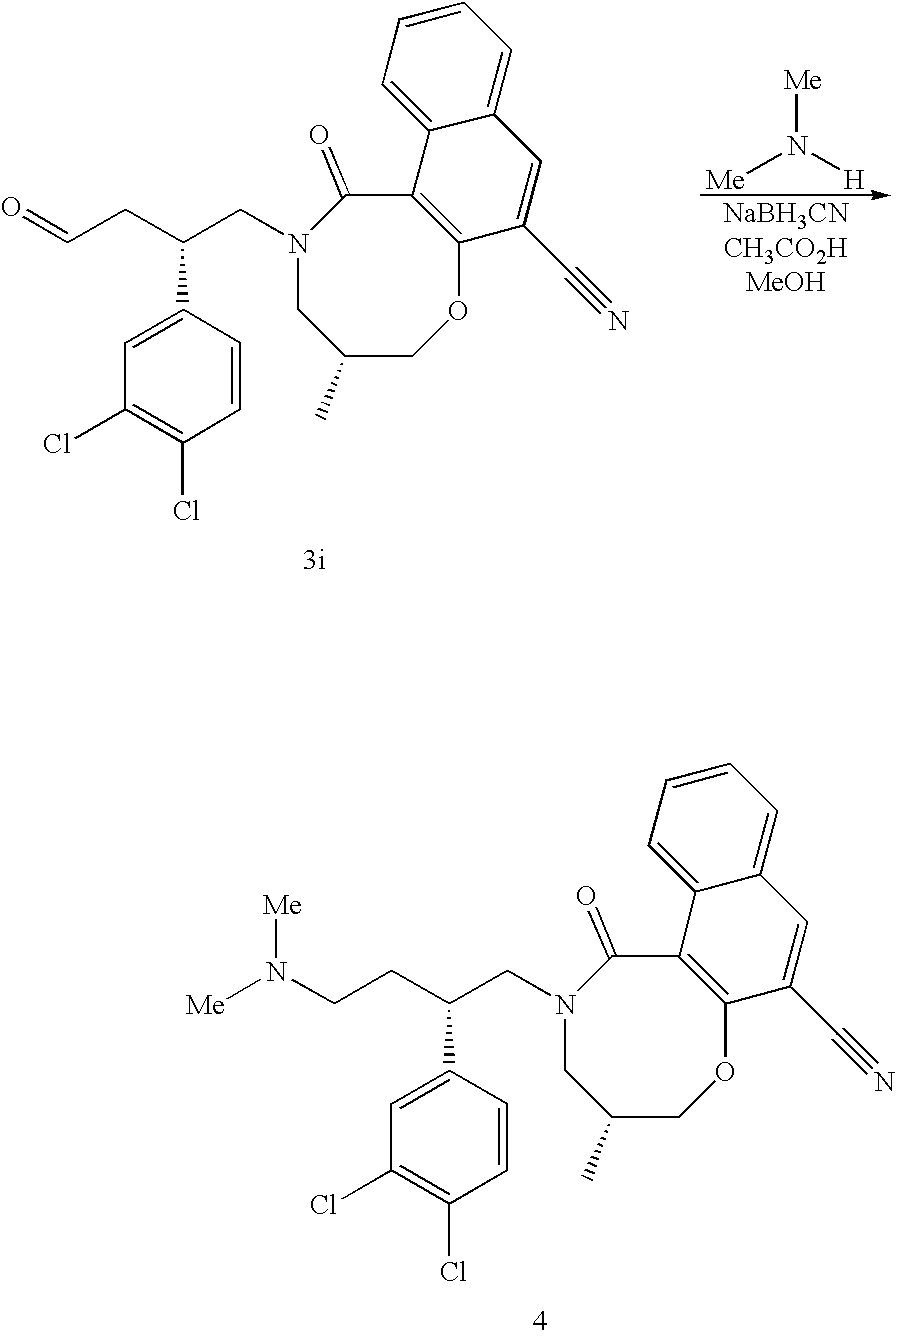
O=CCC(CN1CC(C)COC2=C(C1=O)C1=CC=CC=C1C=C2C#N)C1=CC(Cl)=C(Cl)C=C1.[Me]N([H])[Me].N(CCC(CN1CC(C)COC2=C(C1=O)C1=CC=CC=C1C=C2C#N)C1=CC(Cl)=C(Cl)C=C1)([Me])[Me]
